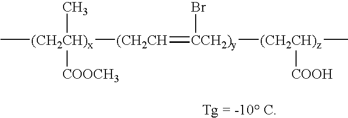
C[(CH2CH)x]([(CH2CH]=[CCH2)y](Br)[(CH2CH)z](C)[COOH])([COOCH3])C
